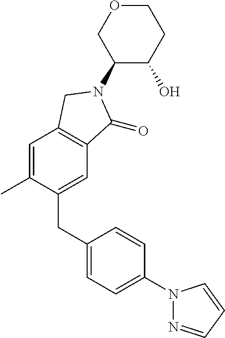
C1(CC2=CC=C(N3N=CC=C3)C=C2)=CC2=C(C=C1C)CN(C1C(O)CCOC1)C2=O
